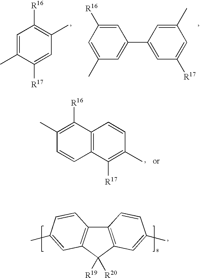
C1=C(C)C([R17])=CC(C)=C1[R16].C1=C(C)C=C(C2=CC([R17])=CC(C)=C2)C=C1[R16].C1(C)=C([R16])C2=C(C=C1)C([R17])=C(C)C=C2.C12=C(C([R20])([R19])C3=C1C=CC(C)=C3)C=C(C)C=C2
